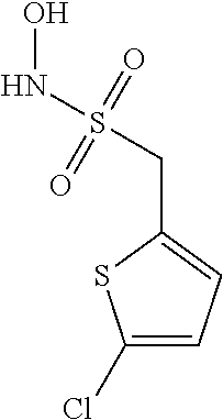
C1(CS(NO)(=O)=O)=CC=C(Cl)S1
